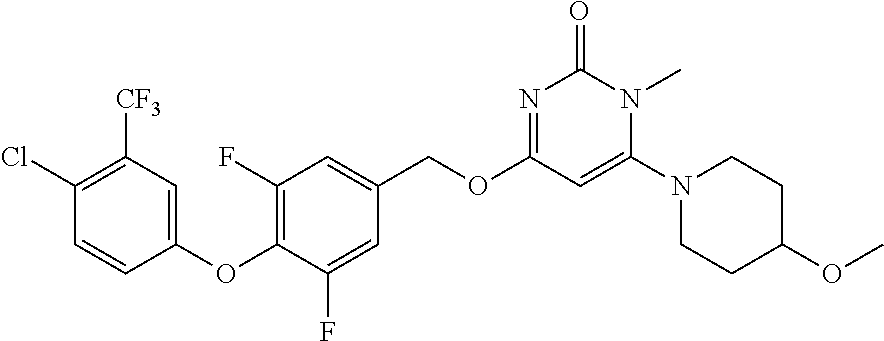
C1(OC2=C(F)C=C(COC3=NC(=O)N(C)C(N4CCC(OC)CC4)=C3)C=C2F)=CC([CF3])=C(Cl)C=C1
